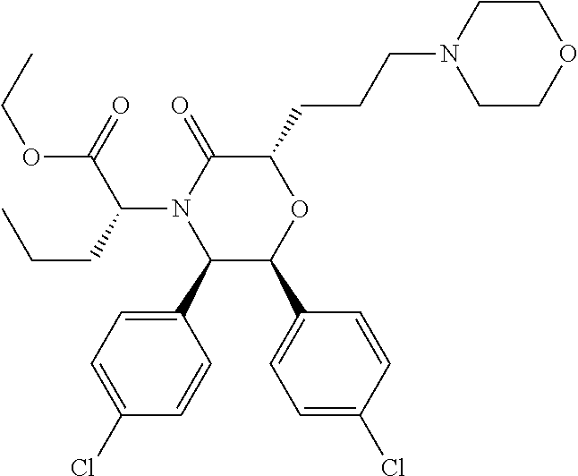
C1(C2=CC=C(Cl)C=C2)C(C2=CC=C(Cl)C=C2)OC(CCCN2CCOCC2)C(=O)N1C(C(=O)OCC)CCC
